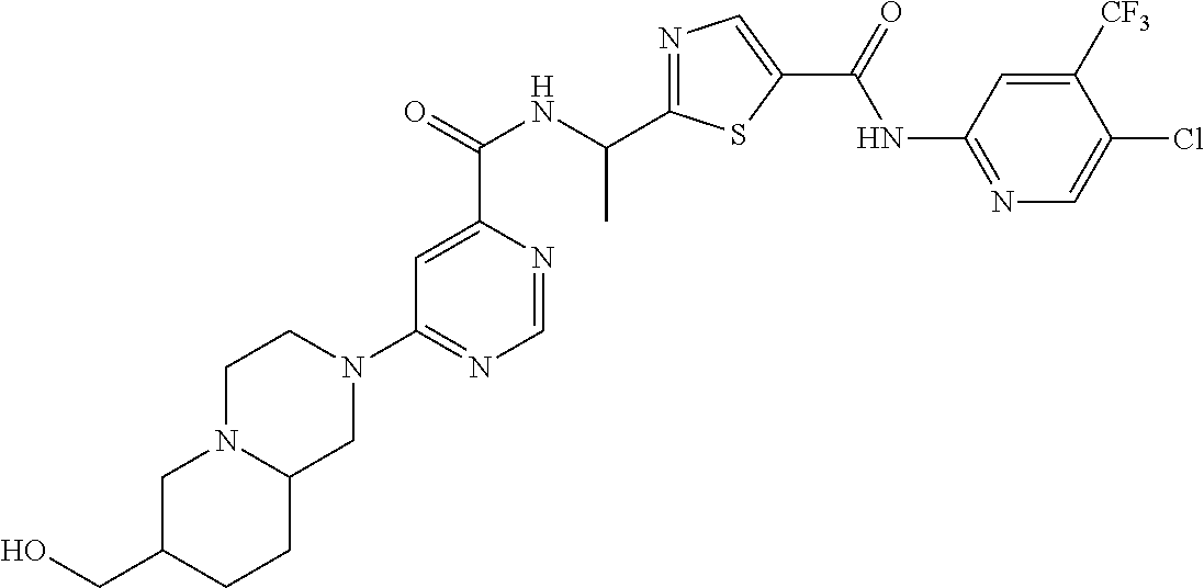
N1=C(C(NC(C2=CC(N3CCN4C(C3)CCC(CO)C4)=NC=N2)=O)C)SC(C(=O)NC2=NC=C(Cl)C([CF3])=C2)=C1
